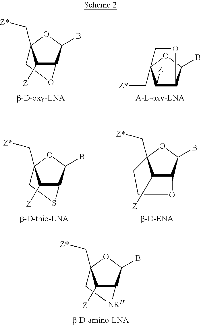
C1C2(C[Z*])OC(B)C(C2[Z])O1.C12C(B)OC(C[Z*])(C1[Z])CO2.C1C2(C[Z*])OC(B)C(C2[Z])S1.C12C(B)OC(C[Z*])(CCO1)C2[Z].C1C2(C[Z*])OC(B)C(C2[Z])[NRH]1
